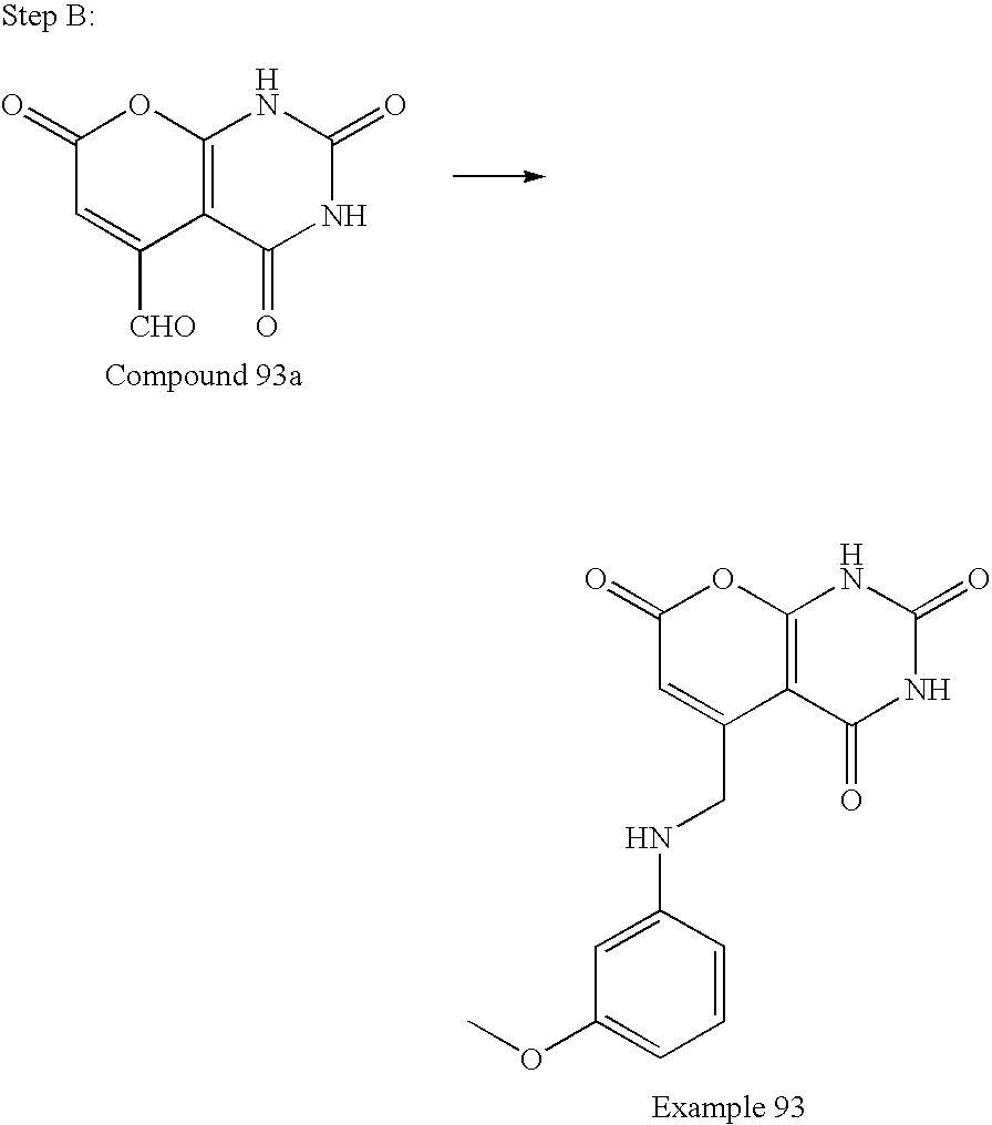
C1(=O)C=C([CHO])C2=C(O1)NC(=O)NC2=O.C1(=O)C=C(CNC2=CC(OC)=CC=C2)C2=C(O1)NC(=O)NC2=O
